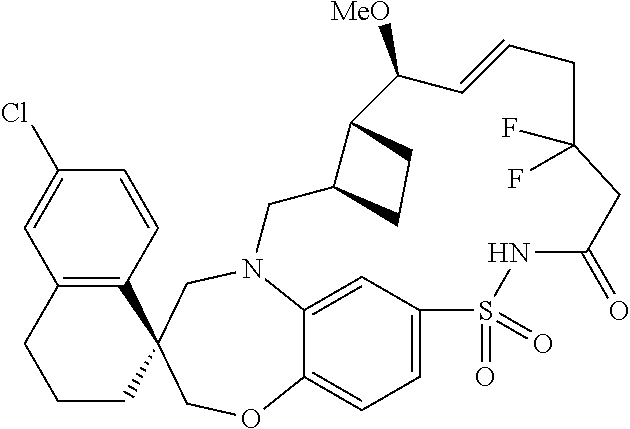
N12C3=CC(=CC=C3OCC3(C4=C(C=C(Cl)C=C4)CCC3)C1)S(=O)(=O)NC(=O)CC(F)(F)CC=CC([MeO])C1C(C2)CC1
